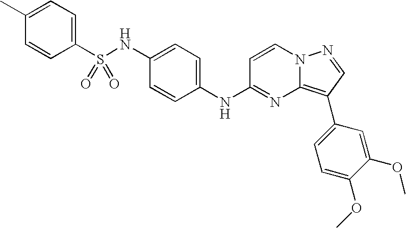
C1(C)=CC=C(S(NC2=CC=C(NC3=NC4=C(C5=CC=C(OC)C(OC)=C5)C=NN4C=C3)C=C2)(=O)=O)C=C1
